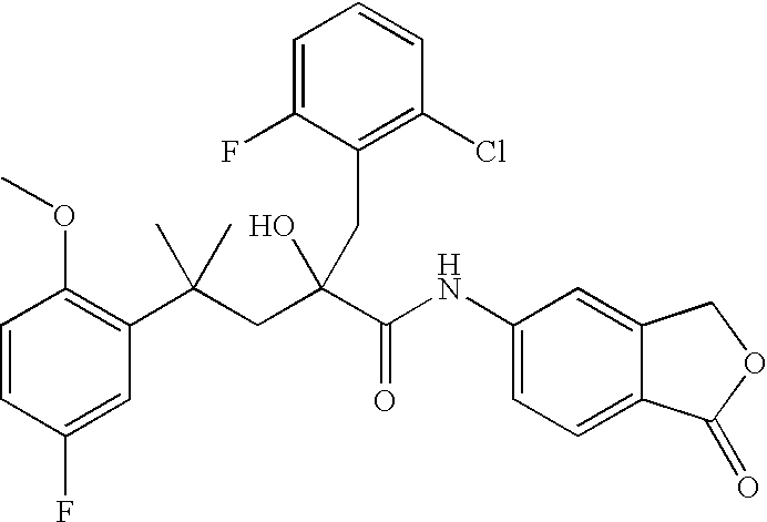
C1=CC(F)=CC(C(CC(C(NC2=CC=C3C(=C2)COC3=O)=O)(O)CC2=C(Cl)C=CC=C2F)(C)C)=C1OC
